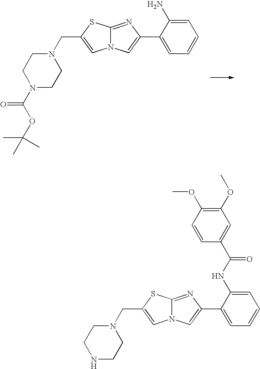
C12=NC(C3=CC=CC=C3N)=CN1C=C(CN1CCN(C(OC(C)(C)C)=O)CC1)S2.C12=NC(C3=CC=CC=C3NC(C3=CC(OC)=C(OC)C=C3)=O)=CN1C=C(CN1CCNCC1)S2
